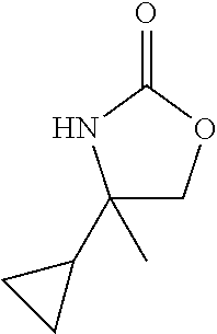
C1(C2CC2)(C)COC(=O)N1
